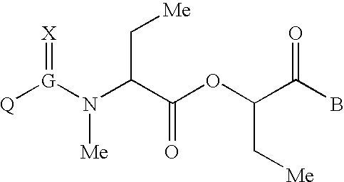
[Q][G](N(C(C(OC(C(B)=O)C[Me])=O)C[Me])[Me])=[X]
